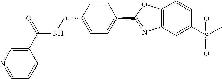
C1=CC(CNC(C2=CN=CC=C2)=O)=CC=C1C1=NC2=C(O1)C=CC(S(C)(=O)=O)=C2
